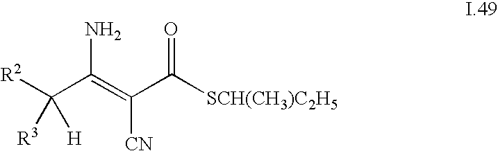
[R2]C(C(=C(C([SCH(CH3)C2H5])=O)[CN])N)([H])[R3]
